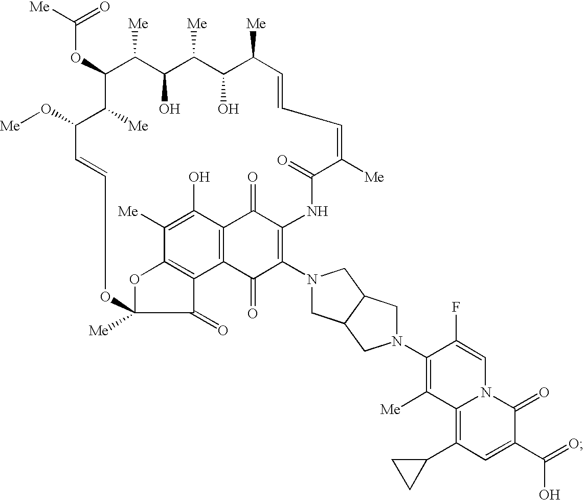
C(OC1C([Me])C(O)C([Me])C(O)C([Me])C=CC=C([Me])C(=O)NC2=C(N3CC4C(C3)CN(C3=C([Me])C5=C(C6CC6)C=C(C(=O)O)C(=O)N5C=C3F)C4)C(=O)C3=C(C2=O)C(O)=C([Me])C2=C3C(=O)C([Me])(O2)OC=CC(O[Me])C1[Me])([Me])=O
